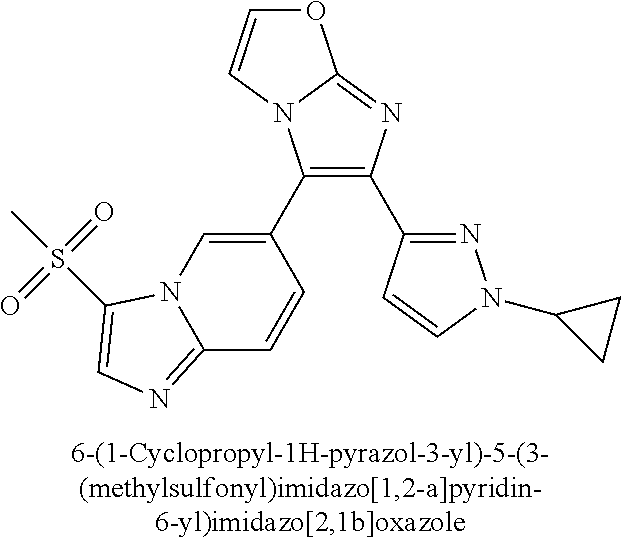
C1(C2=CN3C(=NC=C3S(C)(=O)=O)C=C2)=C(C2=NN(C3CC3)C=C2)N=C2N1C=CO2
